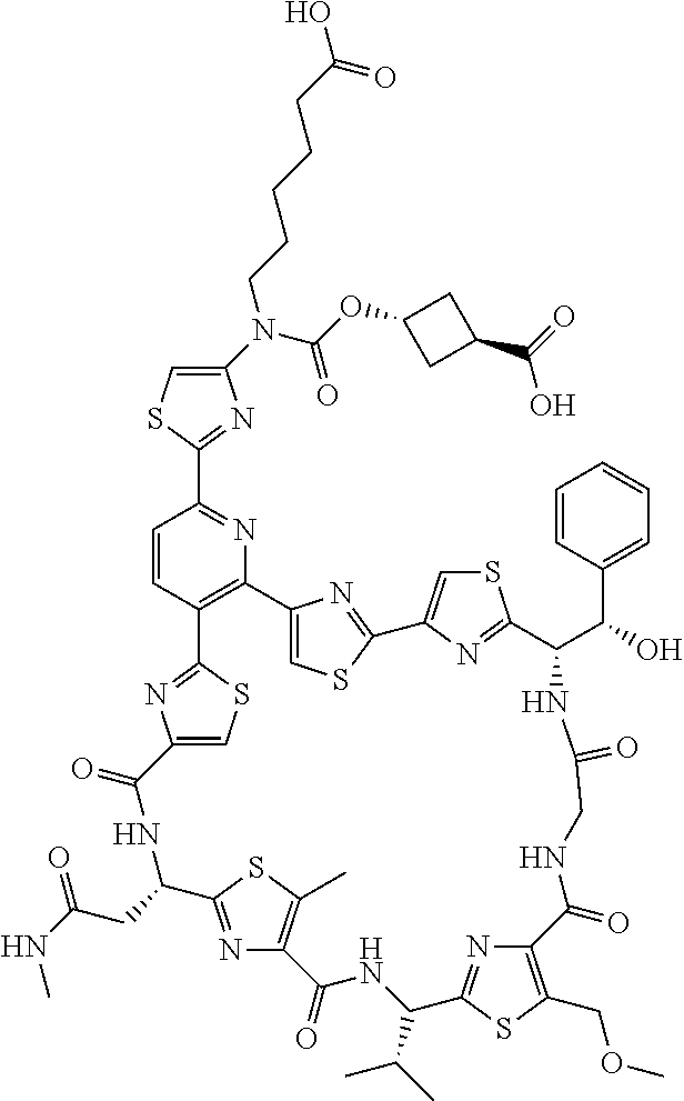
C1(N(C(=O)OC2CC(C(=O)O)C2)CCCCCC(O)=O)=CSC(C2=NC3=C(C=C2)C2=NC(=CS2)C(=O)NC(CC(NC)=O)C2=NC(=C(C)S2)C(=O)NC(C(C)C)C2=NC(=C(COC)S2)C(=O)NCC(=O)NC(C(C2=CC=CC=C2)O)C2=NC(=CS2)C2=NC3=CS2)=N1
